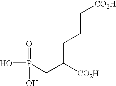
OP(=O)(O)CC([CO2H])CCC[CO2H]
